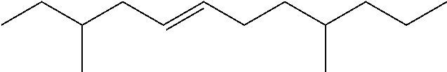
CCC(CC=CCCC(CCC)C)C
